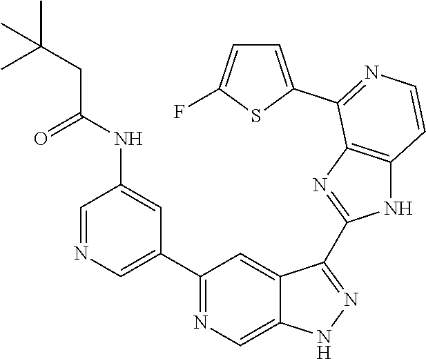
C1=NC=C(C2=NC=C3C(=C2)C(C2=NC4=C(N2)C=CN=C4C2=CC=C(F)S2)=NN3)C=C1NC(CC(C)(C)C)=O
